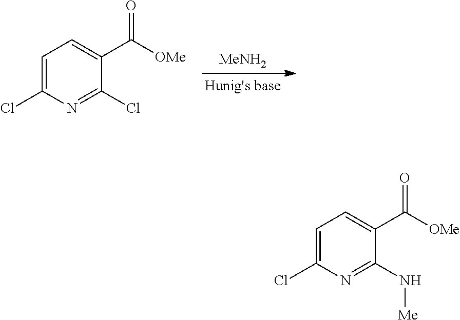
[MeNH2].C1=C(Cl)N=C(Cl)C(C(=O)[OMe])=C1.C1=C(Cl)N=C(N[Me])C(C(=O)[OMe])=C1
